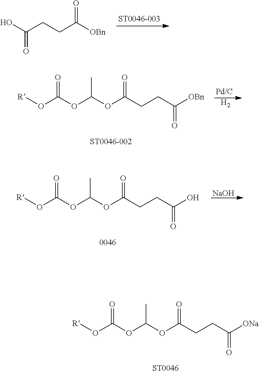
[R]OC(OC(OC(CCC([ONa])=O)=O)C)=O.[ST0046].OC(=O)CCC(=O)[OBn].[R]OC(OC(OC(CCC([OBn])=O)=O)C)=O.[H2].[R]OC(OC(OC(CCC(O)=O)=O)C)=O.[NaOH]
